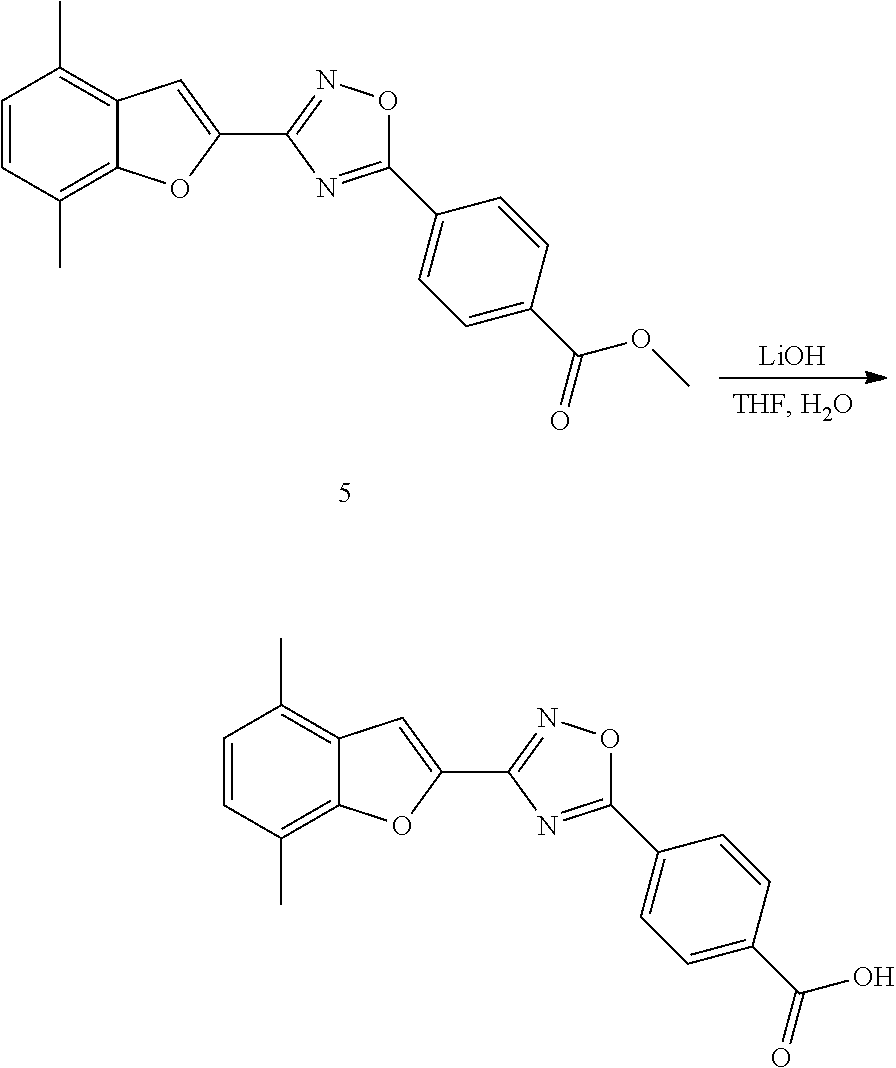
C1=CC(C)=C2C(=C1C)C=C(C1=NOC(C3=CC=C(C(O)=O)C=C3)=N1)O2.C1=CC(C)=C2C(=C1C)C=C(C1=NOC(C3=CC=C(C(OC)=O)C=C3)=N1)O2.[LiOH]
